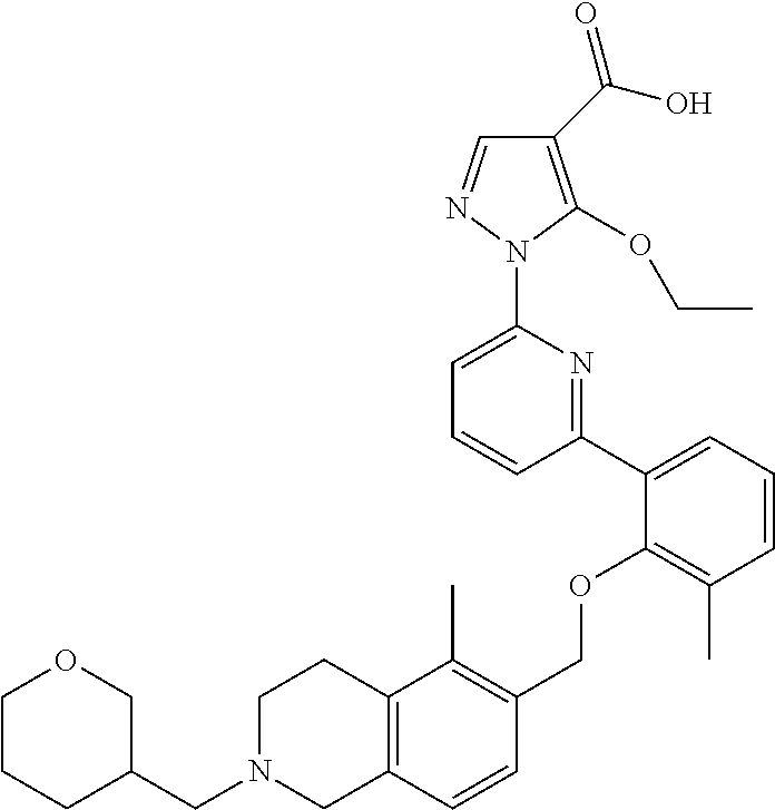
C1(C(O)=O)=C(OCC)N(C2=CC=CC(C3=CC=CC(C)=C3OCC3=C(C)C4=C(C=C3)CN(CC3COCCC3)CC4)=N2)N=C1
